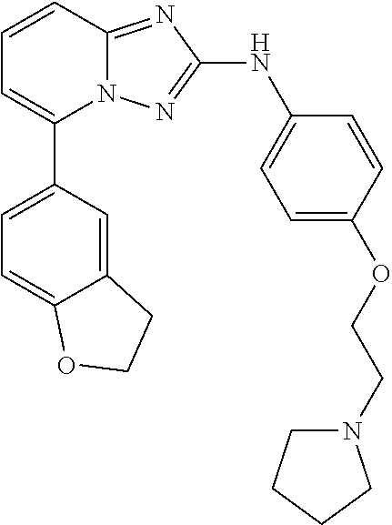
N12C(=NC(NC3=CC=C(OCCN4CCCC4)C=C3)=N1)C=CC=C2C1=CC=C2C(=C1)CCO2
